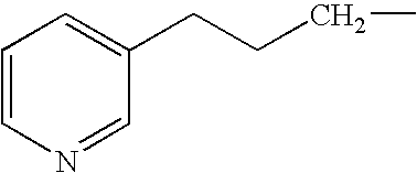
C1=CN=CC(CCCC)=C1
